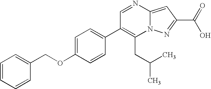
C1(CC(C)C)=C(C2=CC=C(OCC3=CC=CC=C3)C=C2)C=NC2=CC(C(O)=O)=NN12
